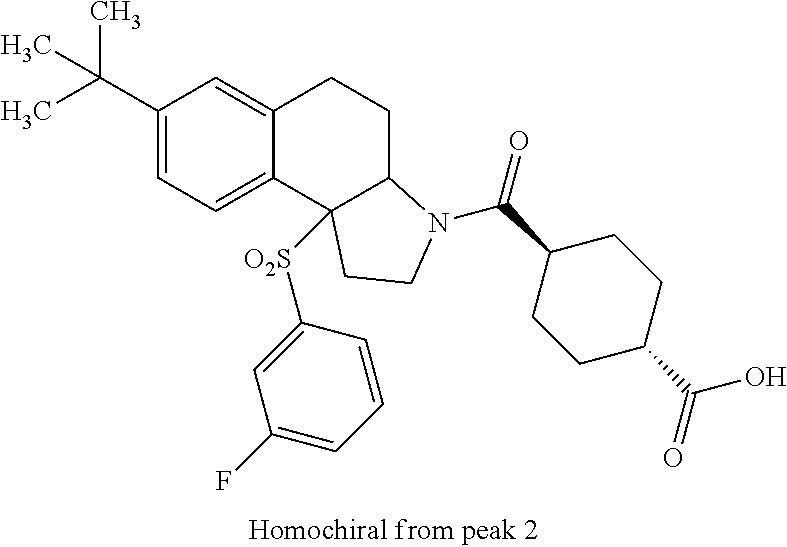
C(C1=CC=C2C(=C1)CCC1C2([O2S]C2=CC(F)=CC=C2)CCN1C(=O)C1CCC(C(O)=O)CC1)(C)(C)C
